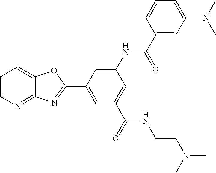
C1=CN=C2C(=C1)OC(C1=CC(C(=O)NCCN(C)C)=CC(NC(C3=CC(N(C)C)=CC=C3)=O)=C1)=N2
